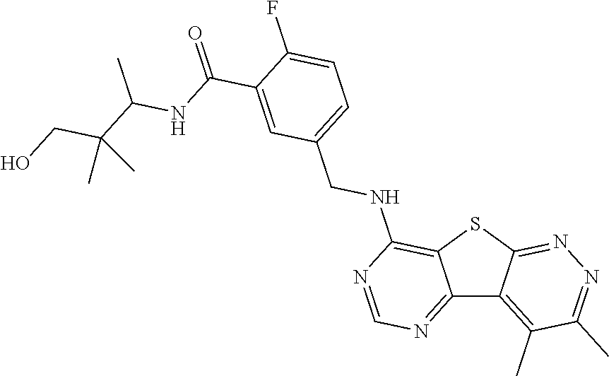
C12=NC=NC(NCC3=CC=C(F)C(C(=O)NC(C(CO)(C)C)C)=C3)=C1SC1=NN=C(C)C(C)=C21
